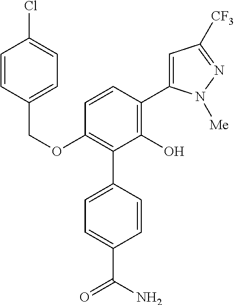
C(OC1=C(C2=CC=C(C(=O)N)C=C2)C(O)=C(C2=CC([CF3])=NN2[Me])C=C1)C1=CC=C(Cl)C=C1
